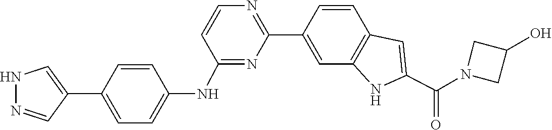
C1=CC2=C(C=C1C1=NC=CC(NC3=CC=C(C4=CNN=C4)C=C3)=N1)NC(C(N1CC(O)C1)=O)=C2
